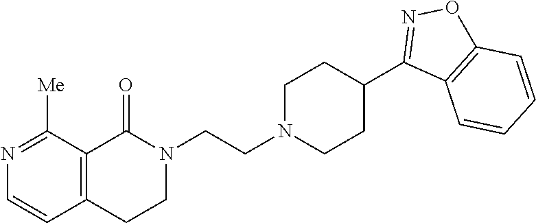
N1(CCN2CCC(C3=NOC4=C3C=CC=C4)CC2)C(=O)C2=C(CC1)C=CN=C2[Me]
